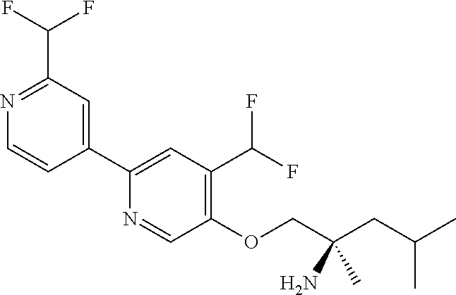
N1=C(C(F)F)C=C(C2=CC(C(F)F)=C(OCC(CC(C)C)(N)C)C=N2)C=C1
